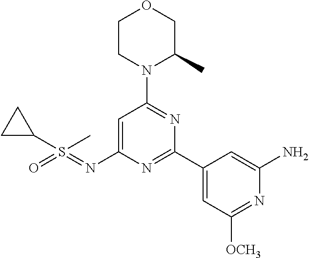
O1CCN(C2=NC(C3=CC([OCH3])=NC(N)=C3)=NC(N=S(=O)(C)C3CC3)=C2)C(C)C1
